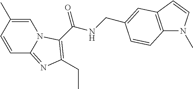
C1=C(C)C=CC2=NC(CC)=C(C(NCC3=CC4=C(N(C)C=C4)C=C3)=O)N12
